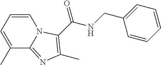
C1=CC=C(C)C2=NC(C)=C(C(NCC3=CC=CC=C3)=O)N12
